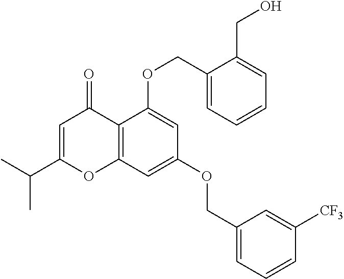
C1=C(C(C)C)OC2=C(C1=O)C(OCC1=CC=CC=C1CO)=CC(OCC1=CC=CC([CF3])=C1)=C2
